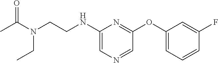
C1(NCCN(C(C)=O)CC)=CN=CC(OC2=CC=CC(F)=C2)=N1
